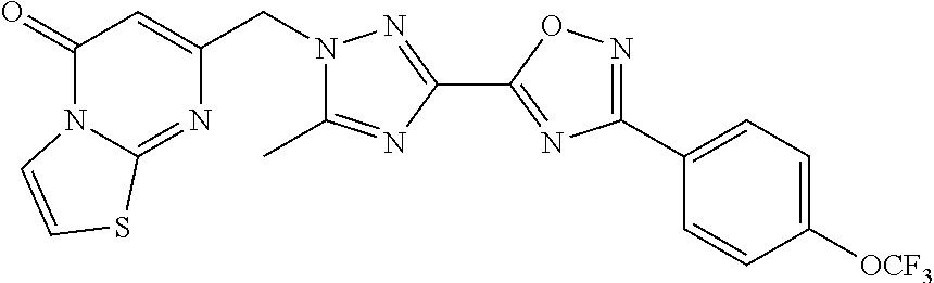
N1(CC2=CC(=O)N3C(=N2)SC=C3)C(C)=NC(C2=NC(C3=CC=C([OCF3])C=C3)=NO2)=N1
